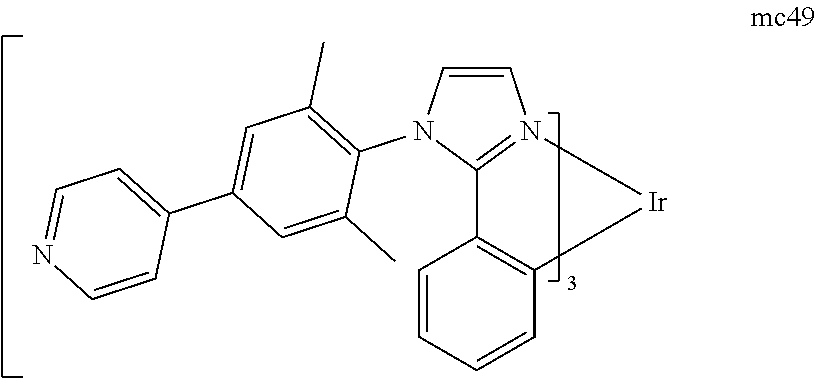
C1=CC=CC2=C1C1=N(C=CN1C1=C(C)C=C(C3=CC=NC=C3)C=C1C)[Ir]2
